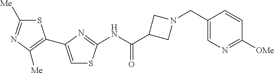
S1C([Me])=NC([Me])=C1C1=CSC(NC(C2CN(CC3=CN=C([OMe])C=C3)C2)=O)=N1
